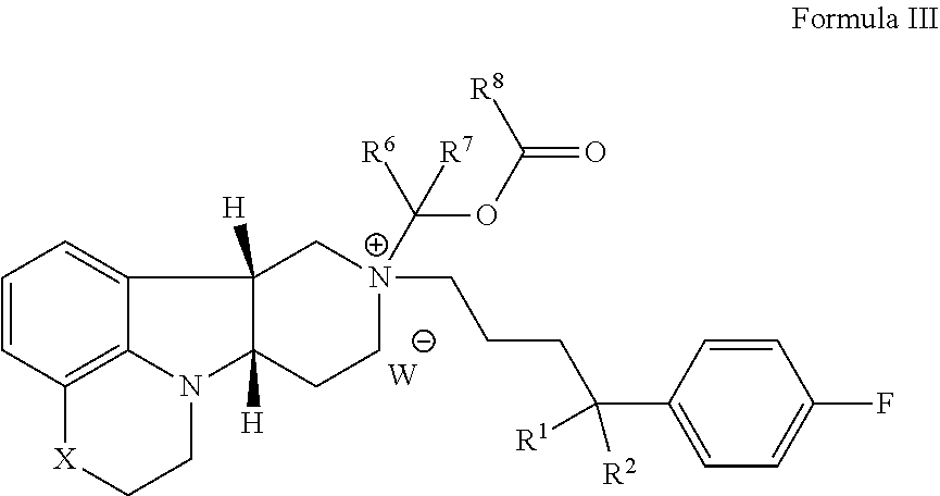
[W].C1=CC2=C3C(=C1)C1([H])C([H])(N3CC[X]2)CC[N+](C(OC(=O)[R8])([R6])[R7])(CCCC(C2=CC=C(F)C=C2)([R2])[R1])C1
